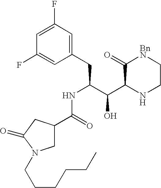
C1C(C(NC(CC2=CC(F)=CC(F)=C2)C(C2NCC[BnN]C2=O)O)=O)CC(=O)N1CCCCCC
